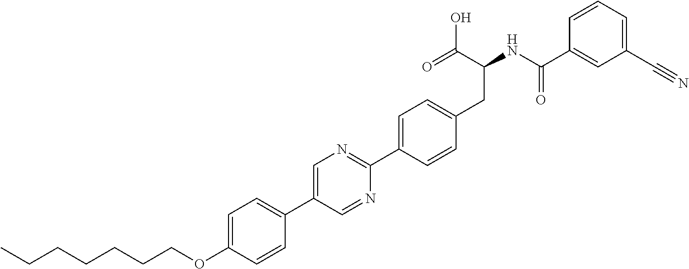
C(OC1=CC=C(C2=CN=C(C3=CC=C(CC(NC(C4=CC(C#N)=CC=C4)=O)C(O)=O)C=C3)N=C2)C=C1)CCCCCC
